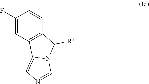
C12=C(C=CC(F)=C1)C([R1])N1C2=CN=C1
